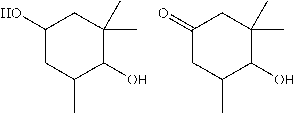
C1(O)CC(C)C(O)C(C)(C)C1.C1(=O)CC(C)C(O)C(C)(C)C1
